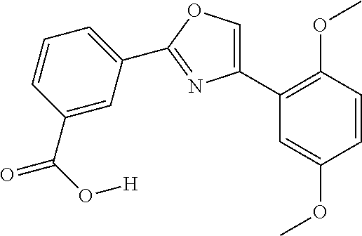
C1(C2=C(OC)C=CC(OC)=C2)=COC(C2=CC=CC(C(O[H])=O)=C2)=N1
